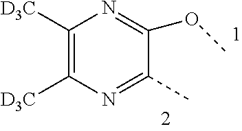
N1=C(C)C(OC)=NC([D3C])=C1[D3C]
